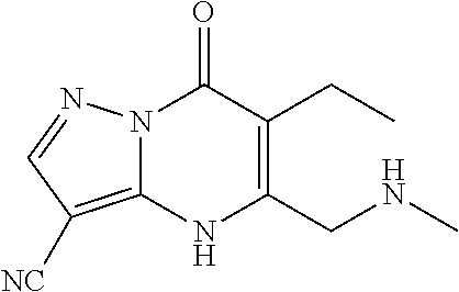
C1(CC)=C(CNC)NC2=C([NC])C=NN2C1=O
